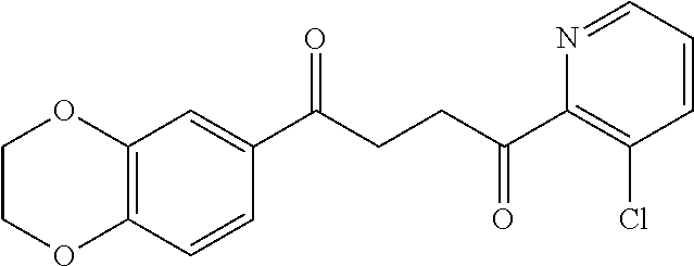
C1(C(CCC(C2=C(Cl)C=CC=N2)=O)=O)=CC2=C(C=C1)OCCO2
